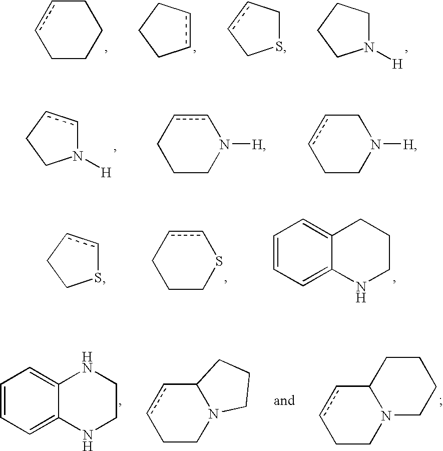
C1ccCCC1.c1cCCC1.S1CccC1.N1([H])CCCC1.N1([H])ccCC1.c1cCCCN1[H].C1ccCCN1[H].S1ccCC1.c1cCCCS1.C1=CC=C2C(=C1)CCCN2.C1=CC=C2C(=C1)NCCN2.C12ccCCN1CCC2.C12ccCCN1CCCC2
